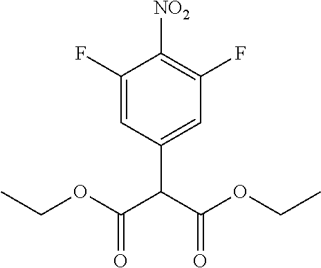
CCOC(C(C(OCC)=O)C1=CC(F)=C([NO2])C(F)=C1)=O
